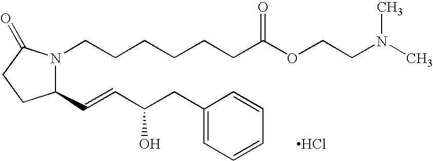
C1(C=CC(CC2=CC=CC=C2)O)N(CCCCCCC(OCCN(C)C)=O)C(=O)CC1.Cl
